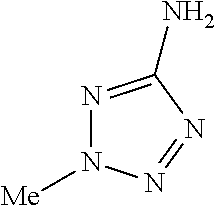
NC1=NN([Me])N=N1
